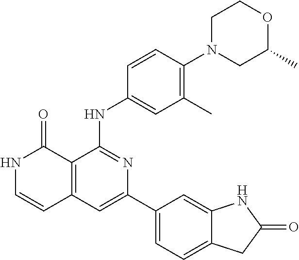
C1=CC(NC2=NC(C3=CC=C4C(=C3)NC(=O)C4)=CC3=C2C(=O)NC=C3)=CC(C)=C1N1CC(C)OCC1
